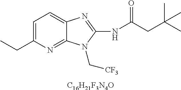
[C16H21F3N4O].C1=C(CC)N=C2C(=C1)N=C(NC(CC(C)(C)C)=O)N2C[CF3]
